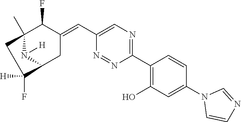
C1(C2=C(O)C=C(N3C=CN=C3)C=C2)=NC=C(C=C2C(F)C3(C)N([H])C(C2)C([H])(F)C3)N=N1
